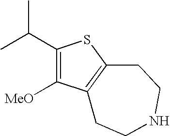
C1(C(C)C)=C([MeO])C2=C(S1)CCNCC2
